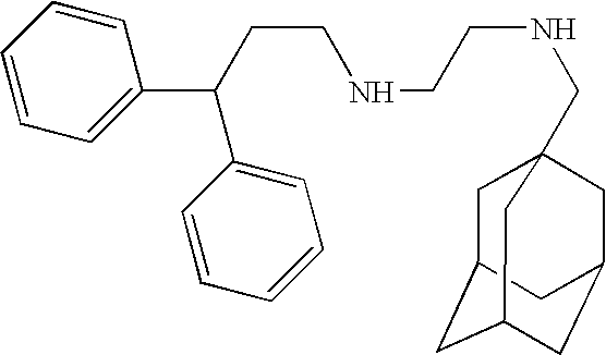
C(CCNCCNCC12CC3CC(CC(C1)C3)C2)(C1=CC=CC=C1)C1=CC=CC=C1
